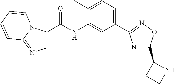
N1=C(C2CCN2)ON=C1C1=CC=C(C)C(NC(=O)C2=CN=C3N2C=CC=C3)=C1
